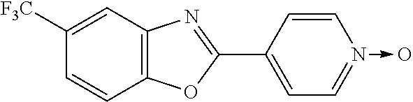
C1([F3C])=CC2=C(C=C1)OC(C1=CC=N(->O)C=C1)=N2
